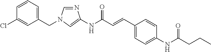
C1=CC=C(CN2C=NC(NC(C=CC3=CC=C(NC(CCC)=O)C=C3)=O)=C2)C=C1Cl
